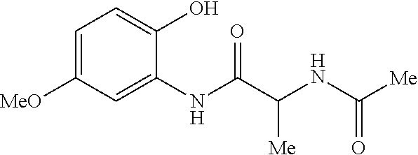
C1=C([MeO])C=C(NC(C(NC([Me])=O)[Me])=O)C(O)=C1
